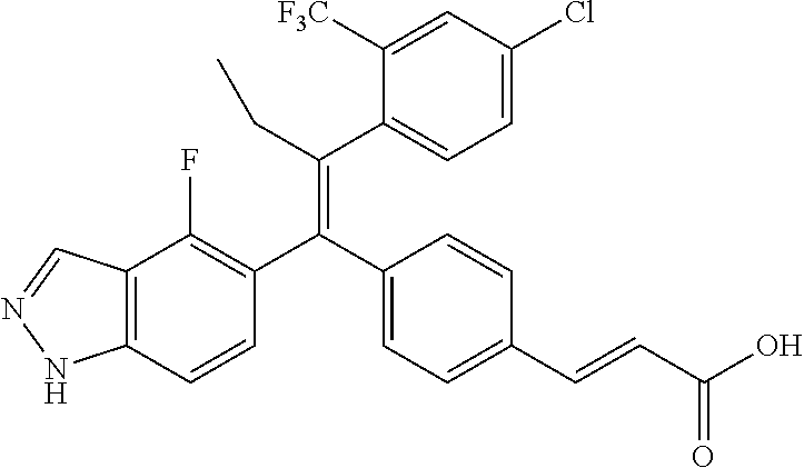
C12=C(C=CC(C(C3=CC=C(C=CC(O)=O)C=C3)=C(CC)C3=CC=C(Cl)C=C3[F3C])=C1F)NN=C2
